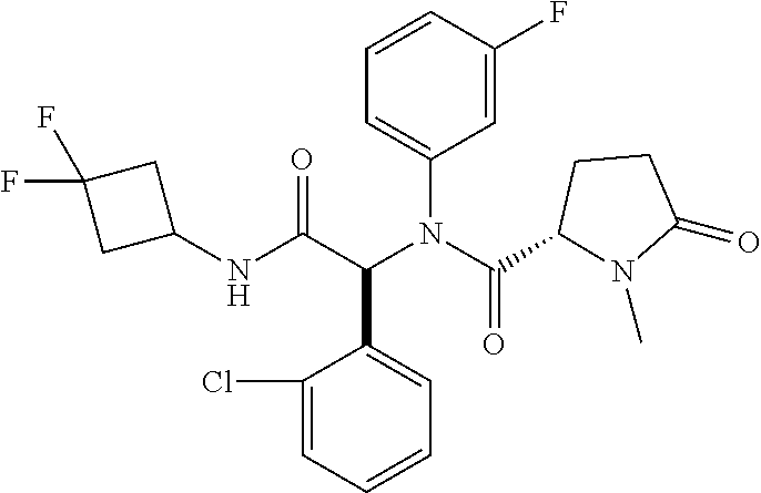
C1=CC=C(Cl)C(C(C(NC2CC(F)(F)C2)=O)N(C(=O)C2N(C)C(=O)CC2)C2=CC=CC(F)=C2)=C1
